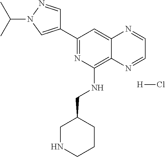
C1(C2=NC(NCC3CNCCC3)=C3C(=C2)N=CC=N3)=CN(C(C)C)N=C1.[H]Cl
